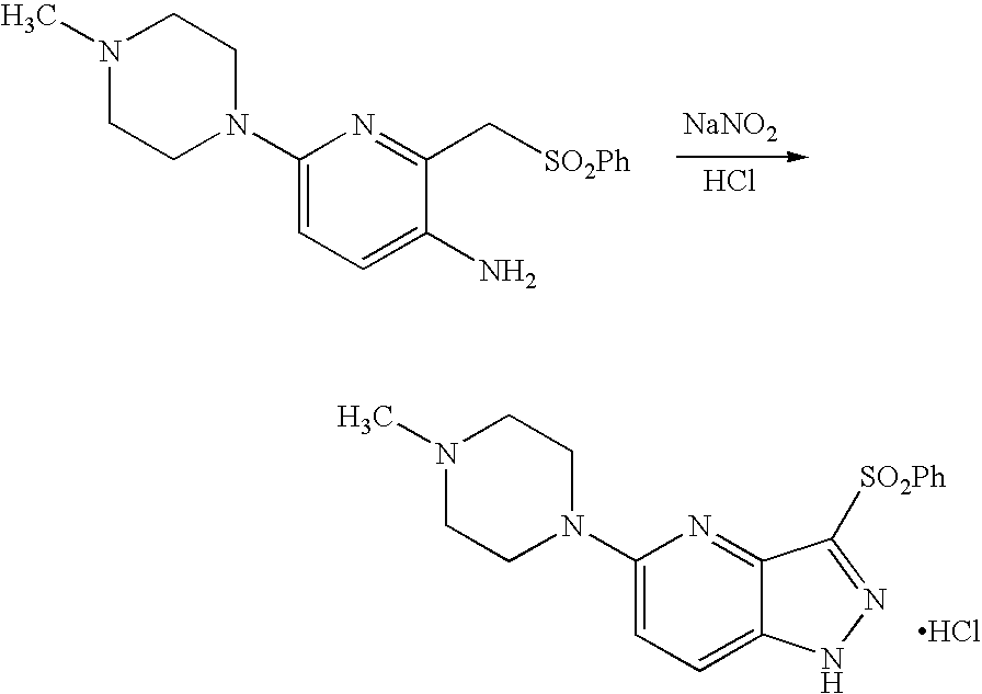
Cl.N1(C2=CC=C(N)C(C[SO2Ph])=N2)CCN(C)CC1.[NaNO2].N1(C2=CC=C3C(=N2)C([SO2Ph])=NN3)CCN(C)CC1.Cl
